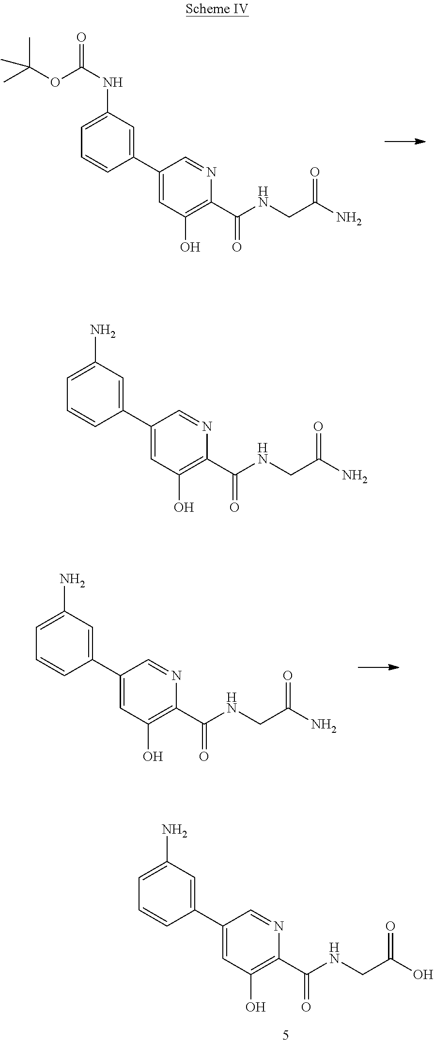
C1(C2=CC(NC(OC(C)(C)C)=O)=CC=C2)=CC(O)=C(C(NCC(N)=O)=O)N=C1.C1(C2=CC(N)=CC=C2)=CC(O)=C(C(NCC(N)=O)=O)N=C1.C1(C2=CC(N)=CC=C2)=CC(O)=C(C(NCC(N)=O)=O)N=C1.C1(C2=CC(N)=CC=C2)=CC(O)=C(C(NCC(O)=O)=O)N=C1
